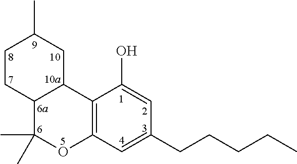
C12=C(C=C(CCCCC)C=C1O)OC(C)(C)C1C2CC(C)CC1
